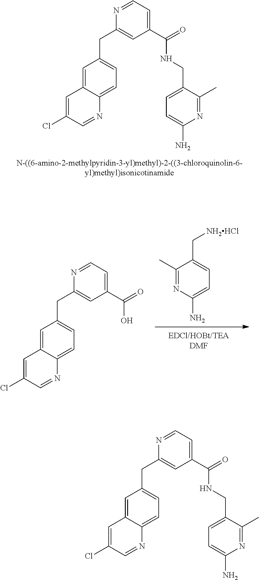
C1=C2C(=CC=C1CC1=CC(C(=O)NCC3=CC=C(N)N=C3C)=CC=N1)N=CC(Cl)=C2.C1=C(C[NH2HCl])C(C)=NC(N)=C1.C1=C2C(=CC=C1CC1=CC(C(=O)O)=CC=N1)N=CC(Cl)=C2.C1=C2C(=CC=C1CC1=CC(C(=O)NCC3=CC=C(N)N=C3C)=CC=N1)N=CC(Cl)=C2
